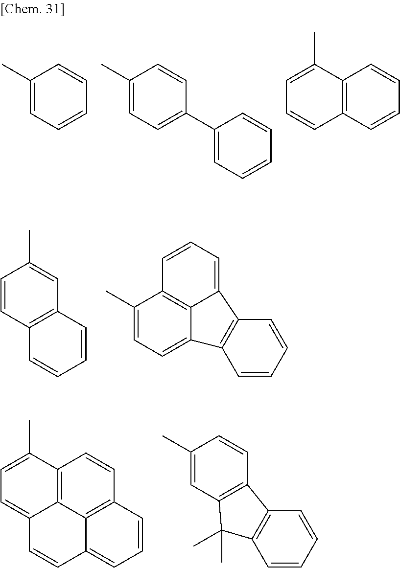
C1=CC2=C(C=C1C)C=CC=C2.C1=C2C3=C(C=C1)C(C)=CC=C3C1=C2C=CC=C1.C1=CC(C)=CC2=C1C1=C(C2(C)C)C=CC=C1.C1=CC2=C3C4=C1C=CC=C4C=CC3=CC=C2C.C1(C)=CC=CC=C1.C1(C)=CC=C(C2=CC=CC=C2)C=C1.C1=C(C)C2=C(C=C1)C=CC=C2
